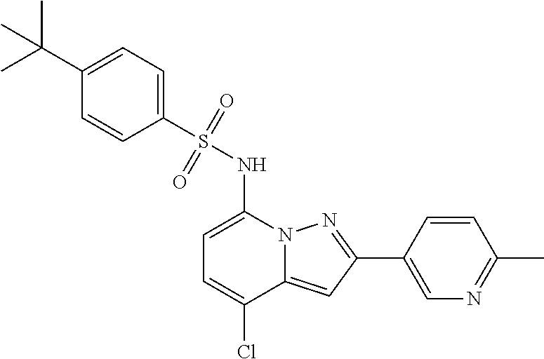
C1=C(NS(C2=CC=C(C(C)(C)C)C=C2)(=O)=O)N2C(=CC(C3=CN=C(C)C=C3)=N2)C(Cl)=C1
